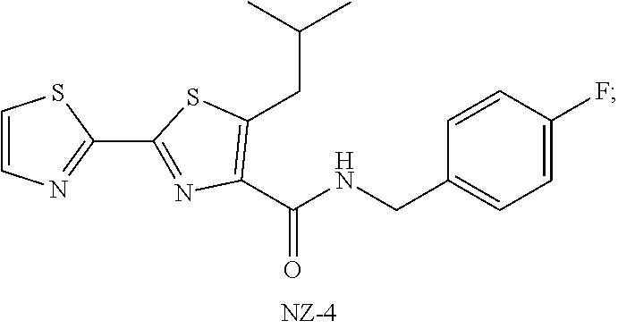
C(CC1=C(C(NCC2=CC=C(F)C=C2)=O)N=C(C2=NC=CS2)S1)(C)C
